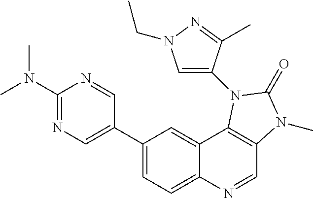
C1(C2=CN=C(N(C)C)N=C2)=CC=C2C(=C1)C1=C(C=N2)N(C)C(=O)N1C1=CN(CC)N=C1C
